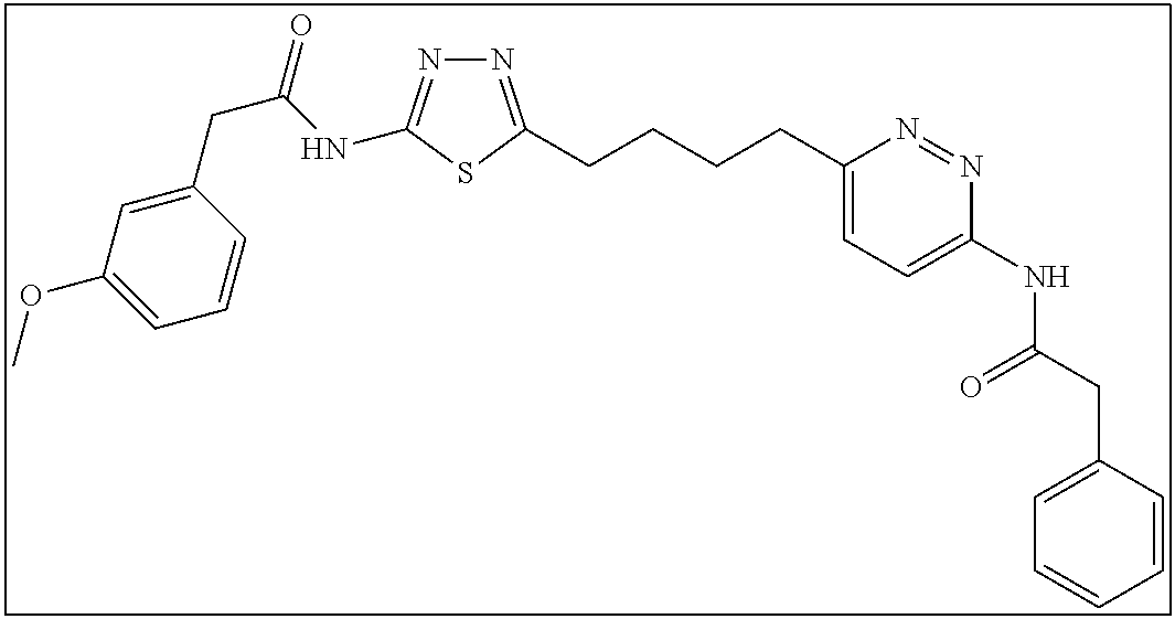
N1=C(CCCCC2=CC=C(NC(CC3=CC=CC=C3)=O)N=N2)SC(NC(CC2=CC(OC)=CC=C2)=O)=N1
